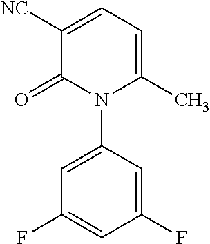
C1=C(N2C(C)=CC=C([NC])C2=O)C=C(F)C=C1F
